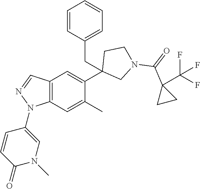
C1(C2=CC3=C(C=C2C)N(C2=CN(C)C(=O)C=C2)N=C3)(CC2=CC=CC=C2)CN(C(=O)C2(C(F)(F)F)CC2)CC1
